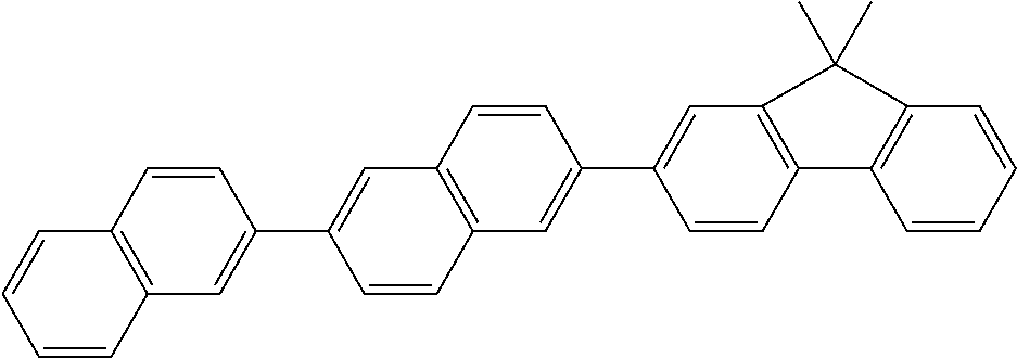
C1=CC2=C(C=C1C1=CC3=C(C=C1)C=C(C1=CC4=C(C=C1)C=CC=C4)C=C3)C(C)(C)C1=C2C=CC=C1
